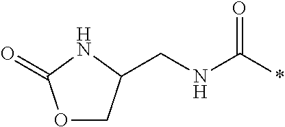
O1CC(CNC(*)=O)NC1=O
